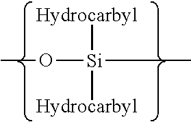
[Hydrocarbyl][Si]([Hydrocarbyl])(OC)C
